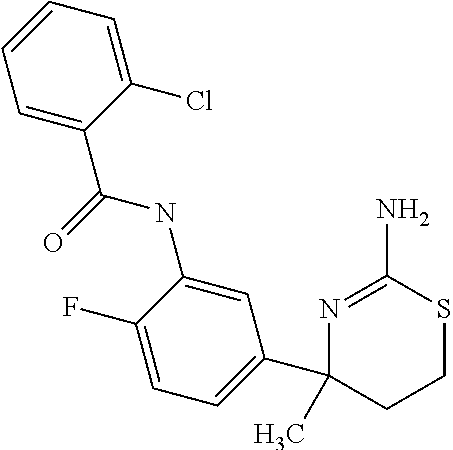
N(C1=CC(C2(C)CCSC(N)=N2)=CC=C1F)C(C1=CC=CC=C1Cl)=O
